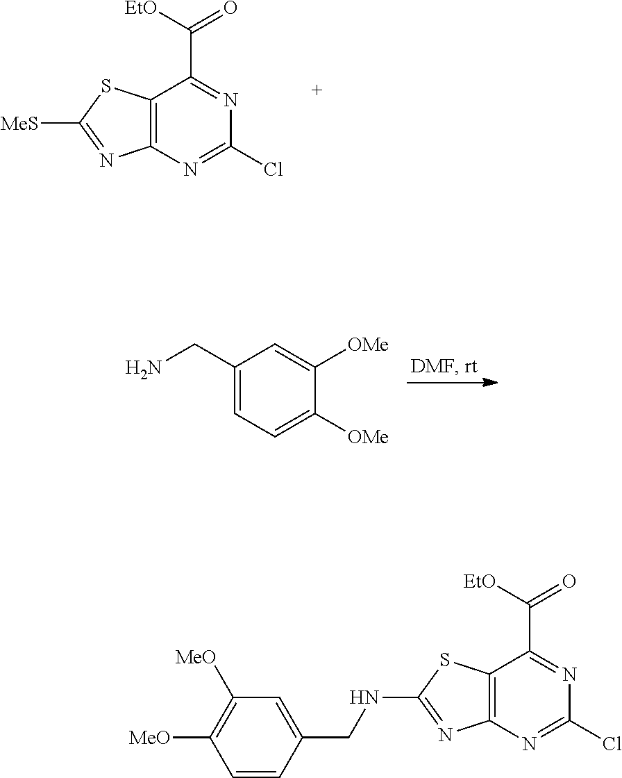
C12=C(N=C(Cl)N=C1C([EtO])=O)N=C([MeS])S2.C1(CN)=CC=C([OMe])C([OMe])=C1.C12=C(N=C(Cl)N=C1C([EtO])=O)N=C(NCC1=CC([MeO])=C([MeO])C=C1)S2
